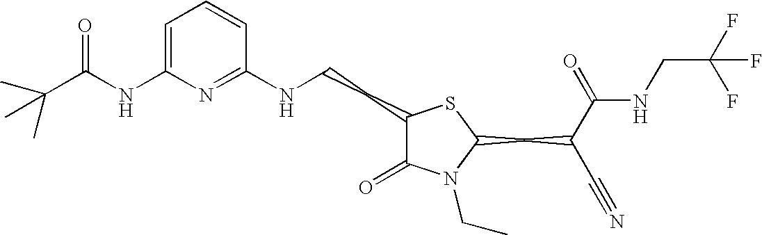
C1(NCCC2C(=O)N(CC)C(CC(C#N)C(=O)NCC(F)(F)F)S2)=NC(NC(C(C)(C)C)=O)=CC=C1
